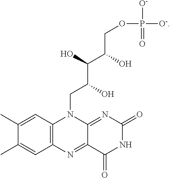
C1(C)=CC2=C(C=C1C)N=C1C(=NC(=O)NC1=O)N2CC(C(O)C(COP([O-])(=O)[O-])O)O
